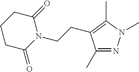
C1C(=O)N(CCC2=C(C)N(C)N=C2C)C(=O)CC1
